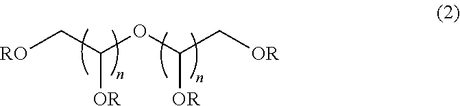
[RO]CC([OR])OC([OR])C[OR]
